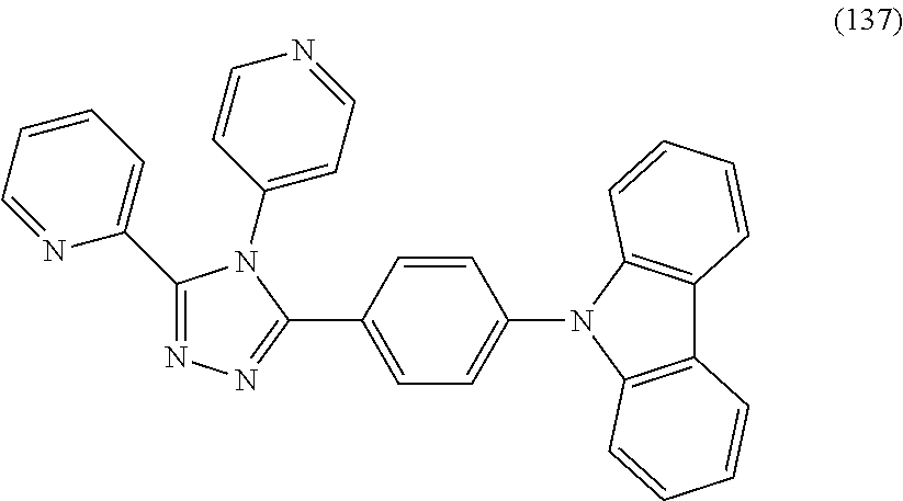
C1(C2=CC=CC=N2)=NN=C(C2=CC=C(N3C4=C(C5=C3C=CC=C5)C=CC=C4)C=C2)N1C1=CC=NC=C1
